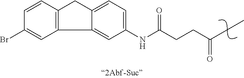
C(CC)(CCC(NC1=CC=C2C(=C1)C1=C(C2)C=CC(Br)=C1)=O)=O
